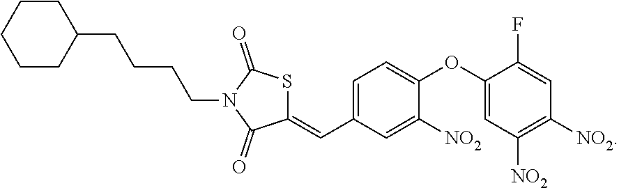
S1C(=CC2=CC=C(OC3=CC([NO2])=C([NO2])C=C3F)C([NO2])=C2)C(=O)N(CCCCC2CCCCC2)C1=O
